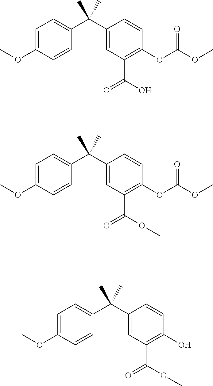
C1=C(OC)C=CC(C(C2=CC(C(O)=O)=C(OC(OC)=O)C=C2)(C)C)=C1.C1=C(OC)C=CC(C(C2=CC(C(OC)=O)=C(OC(OC)=O)C=C2)(C)C)=C1.C1=C(OC)C=CC(C(C2=CC(C(OC)=O)=C(O)C=C2)(C)C)=C1
